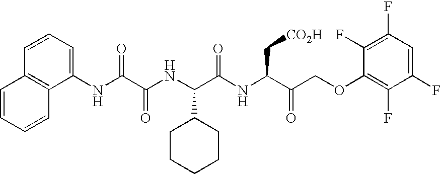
N(C(C(NC(C(NC(C(COC1=C(F)C(F)=CC(F)=C1F)=O)C[CO2H])=O)C1CCCCC1)=O)=O)C1=CC=CC2=C1C=CC=C2
